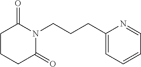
C1CCC(=O)N(CCCC2=CC=CC=N2)C1=O
